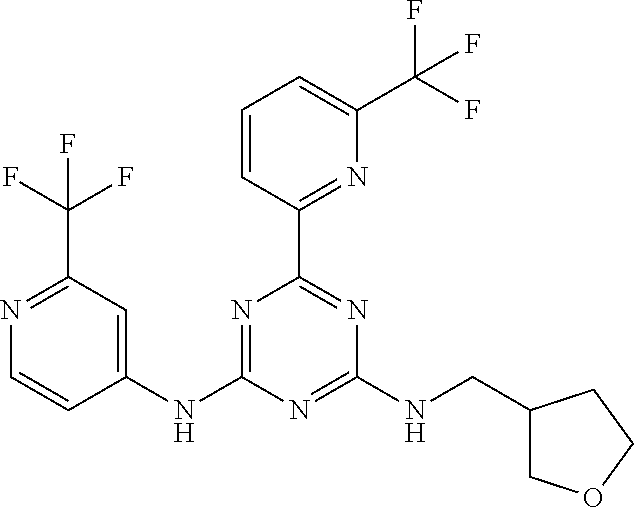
C1=CC(C2=NC(NCC3COCC3)=NC(NC3=CC(C(F)(F)F)=NC=C3)=N2)=NC(C(F)(F)F)=C1
